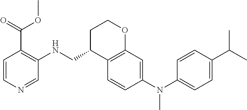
C1=CC(N(C2=CC=C(C(C)C)C=C2)C)=CC2=C1C(CNC1=C(C(OC)=O)C=CN=C1)CCO2
